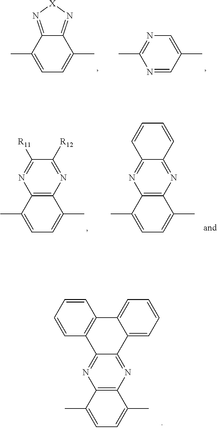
C12=C(C(C)=CC=C1C)N=C1C(=N2)C2=C(C3=CC=CC=C13)C=CC=C2.C12=N[X]N=C1C(C)=CC=C2C.N1=C(C)N=CC(C)=C1.C12=C(C(C)=CC=C1C)N=C([R12])C([R11])=N2.C12=C(C(C)=CC=C1C)N=C1C(=N2)C=CC=C1
